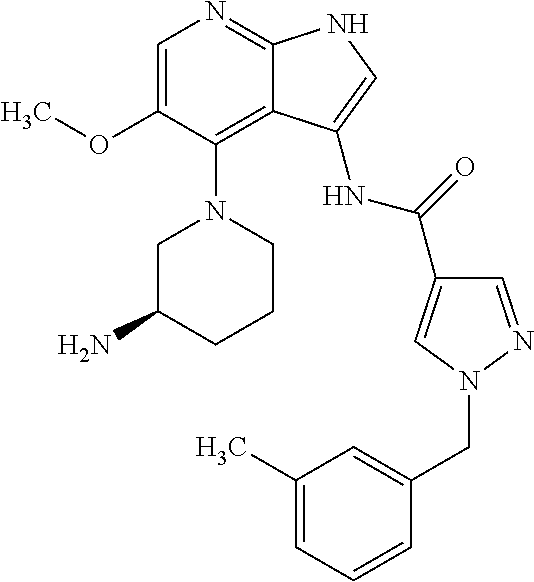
C1=C(OC)C(N2CC(N)CCC2)=C2C(=N1)NC=C2NC(C1=CN(CC2=CC(C)=CC=C2)N=C1)=O
